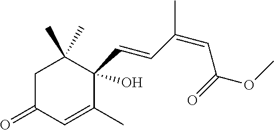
C1C(=O)C=C(C)C(C=CC(=CC(=O)OC)C)(O)C1(C)C
